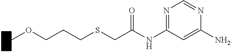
N1=C(NC(CSCCCOC)=O)C=C([NH2])N=C1
